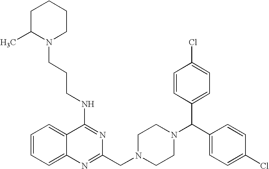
C1=CC=C2C(=C1)C(NCCCN1CCCCC1C)=NC(CN1CCN(C(C3=CC=C(Cl)C=C3)C3=CC=C(Cl)C=C3)CC1)=N2
